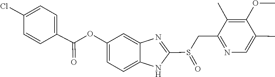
C1=CC(Cl)=CC=C1C(=O)OC1=CC=C2NC(S(CC3=NC=C(C)C(OC)=C3C)=O)=NC2=C1
